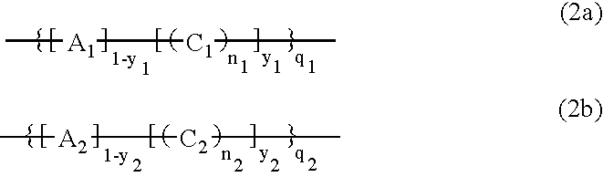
C[A1][C1]C.C[A2][C2]C
